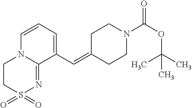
C1S(=O)(=O)N=C2N(C1)C=CC=C2C=C1CCN(C(OC(C)(C)C)=O)CC1
